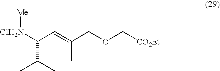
[ClH2N](C(C=C(COC[CO2Et])C)C(C)C)[Me]
